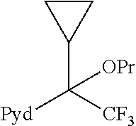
C1(C([CF3])([Pyd])[OPr])CC1
